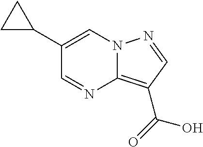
C1(C2CC2)=CN2C(=C(C(=O)O)C=N2)N=C1
